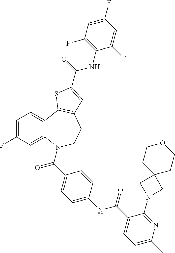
C1=C(F)C=C2C(=C1)C1=C(CCN2C(=O)C2=CC=C(NC(=O)C3=CC=C(C)N=C3N3CC4(C3)CCOCC4)C=C2)C=C(C(=O)NC2=C(F)C=C(F)C=C2F)S1
